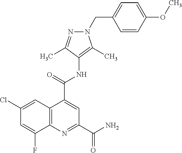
C12=C(N=C(C(=O)N)C=C1C(=O)NC1=C(C)N(CC3=CC=C(OC)C=C3)N=C1C)C(F)=CC(Cl)=C2
